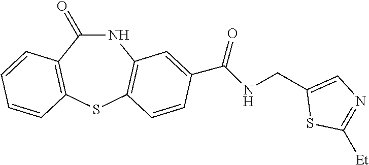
N1C(=O)C2=C(SC3=C1C=C(C(NCC1=CN=C([Et])S1)=O)C=C3)C=CC=C2
